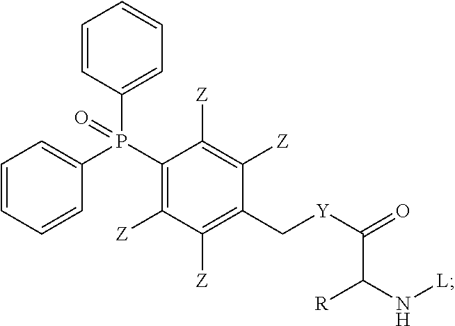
O=P(C1=C([Z])C([Z])=C(C[Y]C(=O)C(N[L])[R])C([Z])=C1[Z])(C1=CC=CC=C1)C1=CC=CC=C1
